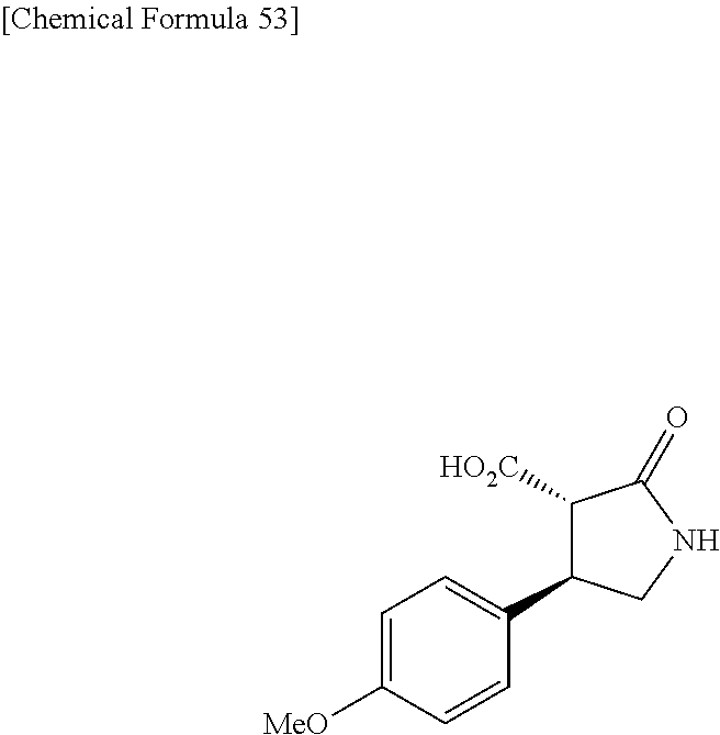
C1=C([MeO])C=CC(C2C([HO2C])C(=O)NC2)=C1
